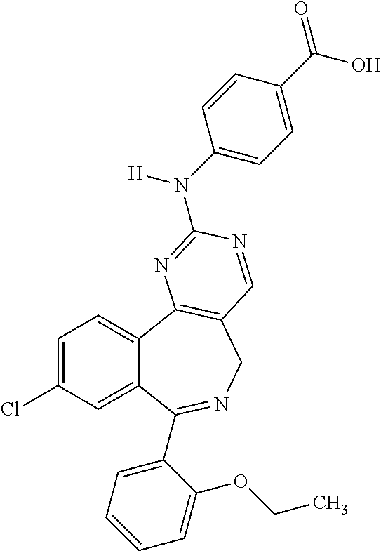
C1=C(Cl)C=C2C(=C1)C1=C(CN=C2C2=CC=CC=C2OCC)C=NC(N(C2=CC=C(C(=O)O)C=C2)[H])=N1
